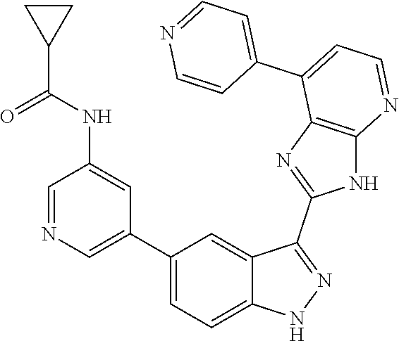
C1=NC=C(C2=CC=C3C(=C2)C(C2=NC4=C(N2)N=CC=C4C2=CC=NC=C2)=NN3)C=C1NC(C1CC1)=O
